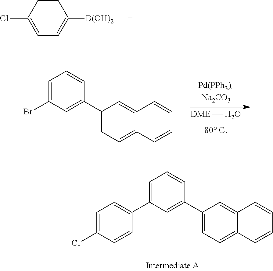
C1(C2=CC(C3=CC=C(Cl)C=C3)=CC=C2)=CC=C2C(=C1)C=CC=C2.C1=CC(Cl)=CC=C1[B(OH)2].[DME]O.C1(C2=CC(Br)=CC=C2)=CC=C2C(=C1)C=CC=C2
